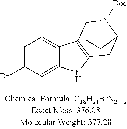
C12=CC(Br)=CC=C1C1=C(N2)CC2N([Boc])C1CC2
